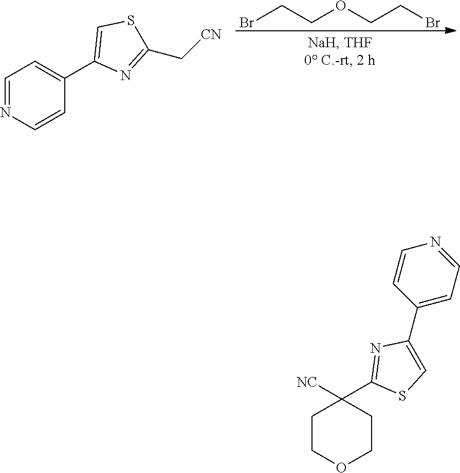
BrCCOCCBr.C1=NC=CC(C2=CSC(C[CN])=N2)=C1.C1COCCC1([NC])C1=NC(C2=CC=NC=C2)=CS1
